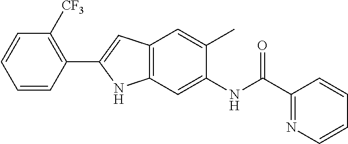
C1(C2=CC3=C(N2)C=C(NC(=O)C2=NC=CC=C2)C(C)=C3)=C([CF3])C=CC=C1
